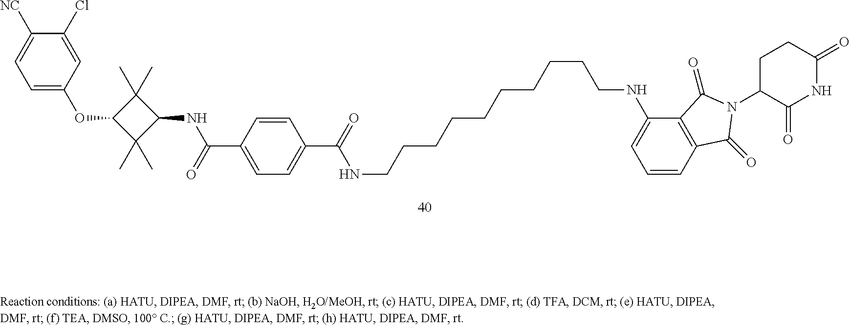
C1=C(OC2C(C)(C)C(NC(C3=CC=C(C(=O)NCCCCCCCCCCNC4=CC=CC5=C4C(=O)N(C4C(=O)NC(=O)CC4)C5=O)C=C3)=O)C2(C)C)C=C(Cl)C([NC])=C1
